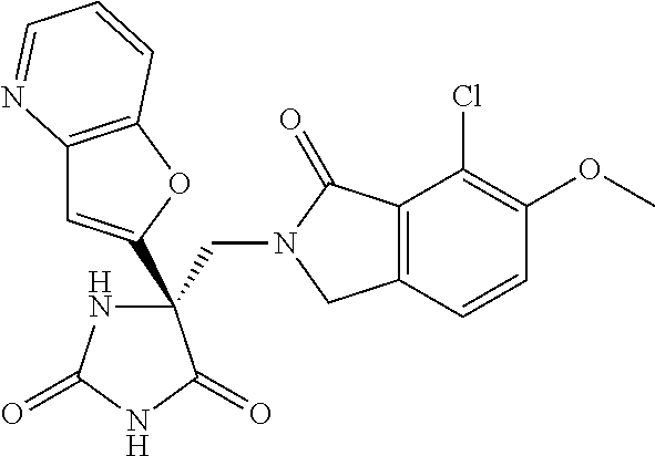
C(C1(C2=CC3=C(O2)C=CC=N3)NC(=O)NC1=O)N1CC2=C(C1=O)C(Cl)=C(OC)C=C2
